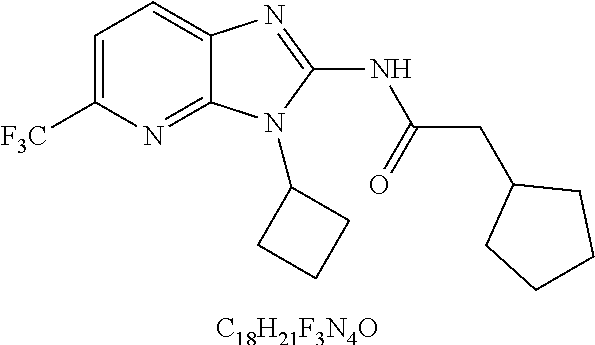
C1=C([F3C])N=C2C(=C1)N=C(NC(CC1CCCC1)=O)N2C1CCC1.[C18H21F3N4O]
